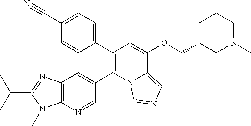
C12=C(N=CC(C3=C(C4=CC=C(C#N)C=C4)C=C(OCC4CN(C)CCC4)C4=CN=CN34)=C1)N(C)C(C(C)C)=N2
